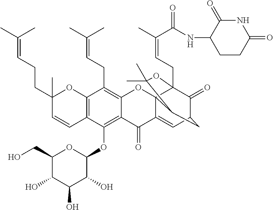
C1(O)C(CO)OC(OC2=C3C(=C(CC=C(C)C)C4=C2C=CC(C)(CCC=C(C)C)O4)OC24C(=CC5C(=O)C2(CC=C(C)C(=O)NC2CCC(=O)NC2=O)OC(C)(C)C4C5)C3=O)C(O)C1O
